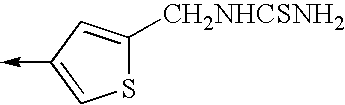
S1C([CH2NHCSNH2])=CC(->C)=C1
